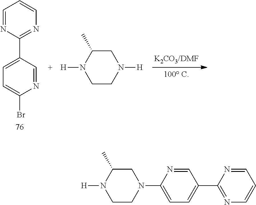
C1(C2=CC=C(Br)N=C2)=NC=CC=N1.C1CN([H])CC(C)N1[H].C1CN(C2=CC=C(C3=NC=CC=N3)C=N2)CC(C)N1[H]
